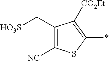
C1(C[HO3S])=C([NC])SC(*)=C1[CO2Et]
